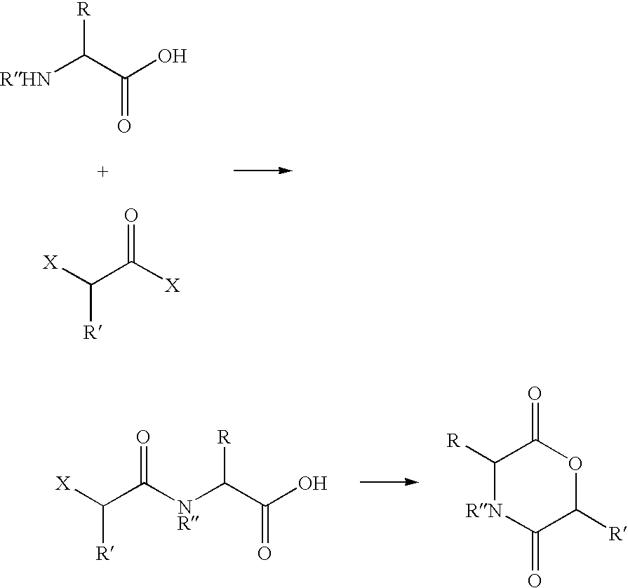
[RHN]C(C(O)=O)[R].C(C([X])=O)([X])[R].C(C([NR]C(C(O)=O)[R])=O)([X])[R].C1([R])[RN]C(=O)C([R])OC1=O
